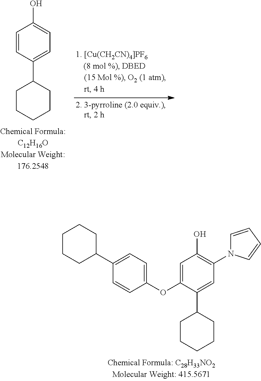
C1(OC2=CC(O)=C(N3C=CC=C3)C=C2C2CCCCC2)=CC=C(C2CCCCC2)C=C1.C1=CC(C2CCCCC2)=CC=C1O
